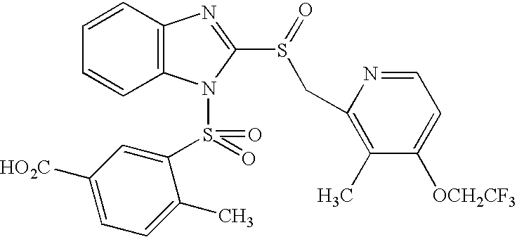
C1=NC(CS(C2=NC3=C(C=CC=C3)N2S(=O)(=O)C2=CC([HO2C])=CC=C2C)=O)=C(C)C([OCH2CF3])=C1
